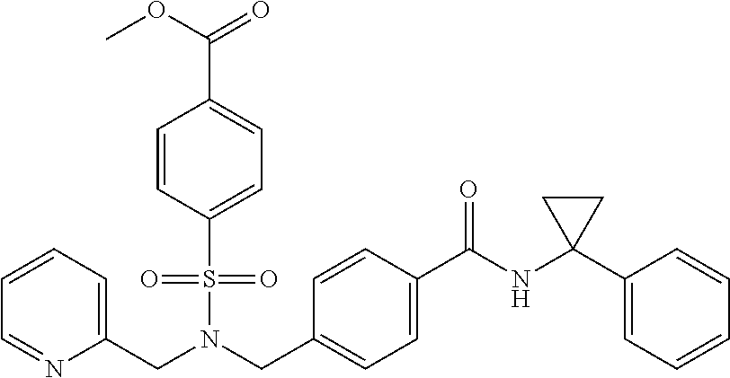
C(N(CC1=CC=C(C(NC2(C3=CC=CC=C3)CC2)=O)C=C1)S(=O)(=O)C1=CC=C(C(OC)=O)C=C1)C1=CC=CC=N1
